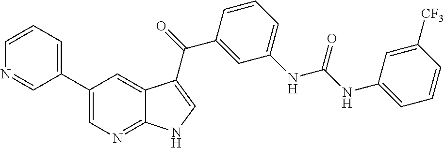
C1(C2=CN=C3C(=C2)C(C(=O)C2=CC(NC(NC4=CC=CC([CF3])=C4)=O)=CC=C2)=CN3)=CC=CN=C1
